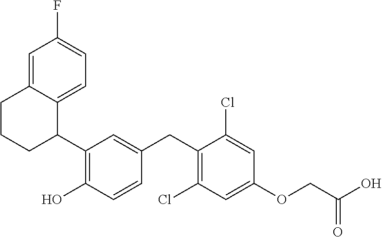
C1(C2=C(O)C=CC(CC3=C(Cl)C=C(OCC(O)=O)C=C3Cl)=C2)C2=CC=C(F)C=C2CCC1
